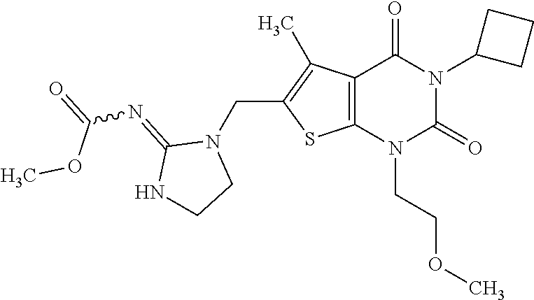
C12=C(N(CCOC)C(=O)N(C3CCC3)C1=O)SC(CN1C(=NC(=O)OC)NCC1)=C2C
